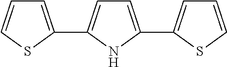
C1=C(C2=CC=C(C3=CC=CS3)N2)SC=C1
